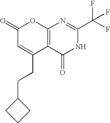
C1(=O)C=C(CCC2CCC2)C2=C(O1)N=C(C(F)(F)F)NC2=O
